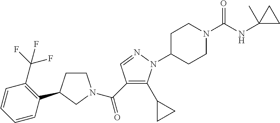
C1CC(C2=C(C(F)(F)F)C=CC=C2)CN1C(C1=C(C2CC2)N(C2CCN(C(NC3(C)CC3)=O)CC2)N=C1)=O
